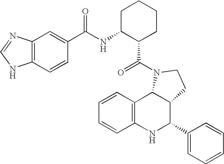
C12=C(NC(C3=CC=CC=C3)C3C1N(C(=O)C1CCCCC1NC(C1=CC4=C(C=C1)NC=N4)=O)CC3)C=CC=C2
